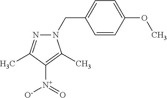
C1(CN2N=C(C)C([N+](=O)[O-])=C2C)=CC=C(OC)C=C1
